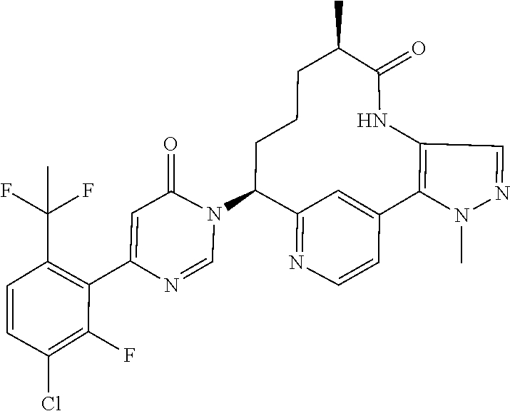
C1=NC(C2=C(C(F)(C)F)C=CC(Cl)=C2F)=CC(=O)N1C1C2=NC=CC(=C2)C2=C(C=NN2C)NC(=O)C(C)CCC1
